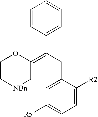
C1C[NBn]CC(=C(C2=CC=CC=C2)CC2=CC([R5])=CC=C2[R2])O1
